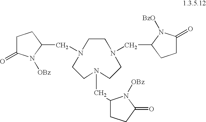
C1CN(CC2CCC(=O)N2[BzO])CCN(CC2CCC(=O)N2[OBz])CCN1CC1CCC(=O)N1[OBz]
